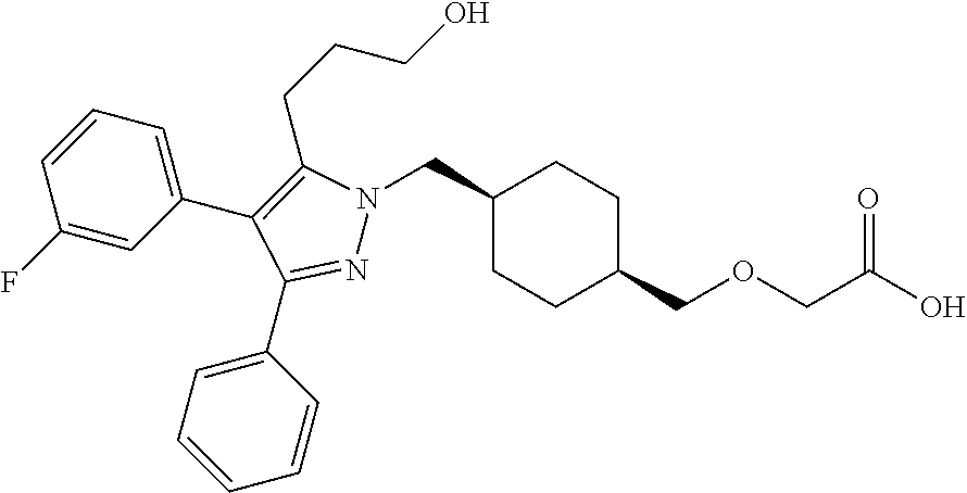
C1(CN2N=C(C3=CC=CC=C3)C(C3=CC=CC(F)=C3)=C2CCCO)CCC(COCC(O)=O)CC1
